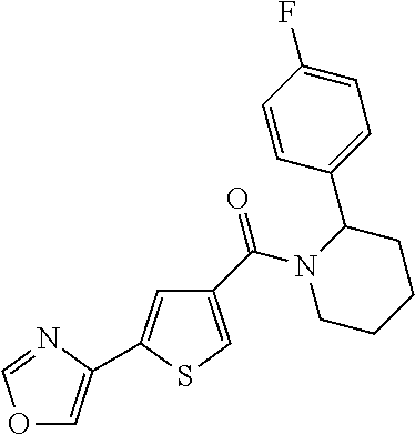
O1C=C(C2=CC(C(=O)N3C(C4=CC=C(F)C=C4)CCCC3)=CS2)N=C1
